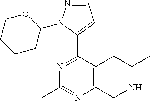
C12=C(C(C3=CC=NN3C3OCCCC3)=NC(C)=N1)CC(C)NC2
